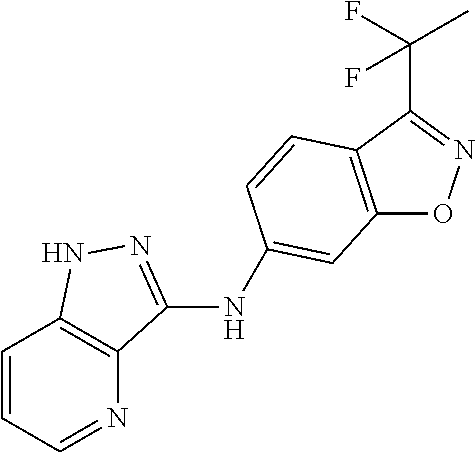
C12=C(C(C(C)(F)F)=NO1)C=CC(NC1=NNC3=C1N=CC=C3)=C2
